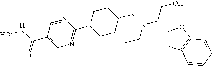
N1=CC(C(NO)=O)=CN=C1N1CCC(CN(CC)C(CO)C2=CC3=C(O2)C=CC=C3)CC1
